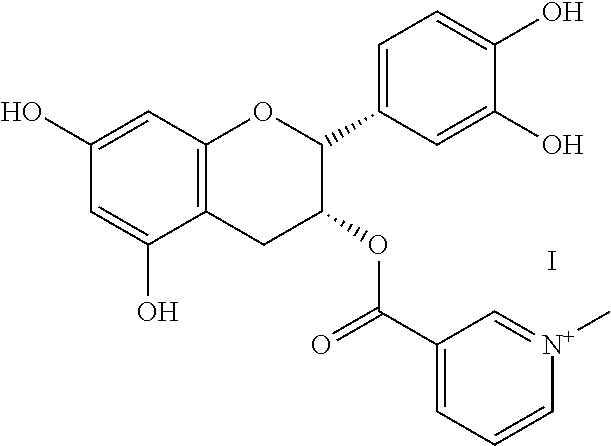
C1=C(O)C2=C(C=C1O)OC(C1=CC=C(O)C(O)=C1)C(OC(=O)C1=CC=C[N+](C)=C1)C2.I
